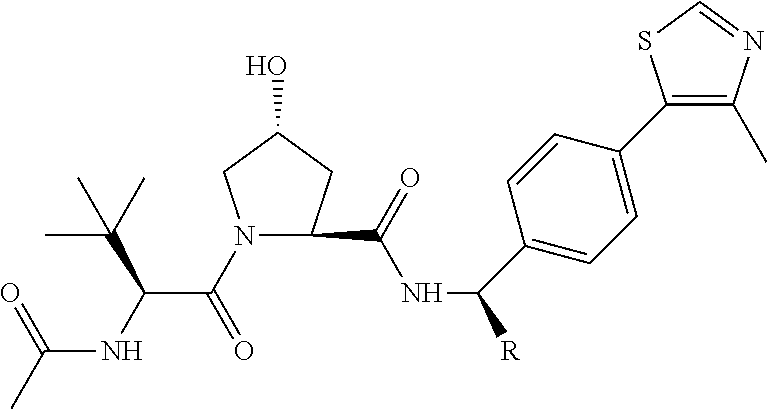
N1(C(C(NC(C)=O)C(C)(C)C)=O)CC(O)CC1C(NC(C1=CC=C(C2=C(C)N=CS2)C=C1)[R])=O
